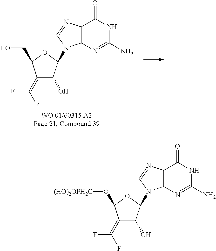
C1(=C(F)F)C(O)C(N2C3C(N=C2)C(=O)NC(N)=N3)OC1CO.C1(=C(F)F)C(O)C(N2C3C(N=C2)C(=O)NC(N)=N3)OC1O[(HO)2OPH2C]
